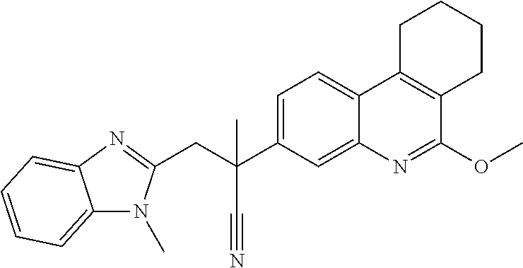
C1=C(C(CC2=NC3=CC=CC=C3N2C)(C#N)C)C=C2C(=C1)C1=C(C(OC)=N2)CCCC1
